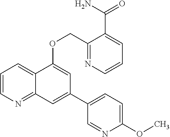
C1=CN=C2C(=C1)C(OCC1=NC=CC=C1C(N)=O)=CC(C1=CC=C(OC)N=C1)=C2
